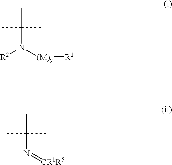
CC(N([R2])[(M)y][R1])(C)C.CC(N=[CR1R5])(C)C
